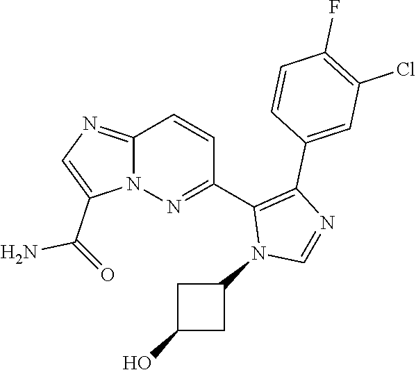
C12=NC=C(C(=O)N)N1N=C(C1=C(C3=CC(Cl)=C(F)C=C3)N=CN1C1CC(O)C1)C=C2
